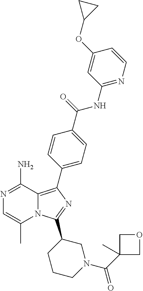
N12C(=C(C3=CC=C(C(=O)NC4=NC=CC(OC5CC5)=C4)C=C3)N=C1C1CCCN(C(C3(C)COC3)=O)C1)C(N)=NC=C2C
